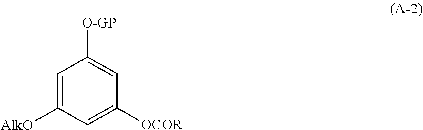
C1=C([AlkO])C=C([OCOR])C=C1[O-GP]
